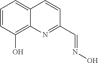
C1=CC(O)=C2C(=C1)C=CC(C=NO)=N2
